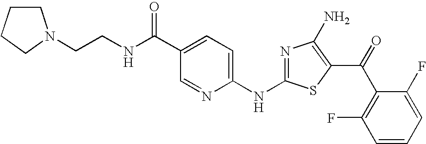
C1=C(C(=O)NCCN2CCCC2)C=NC(NC2=NC(N)=C(C(C3=C(F)C=CC=C3F)=O)S2)=C1
